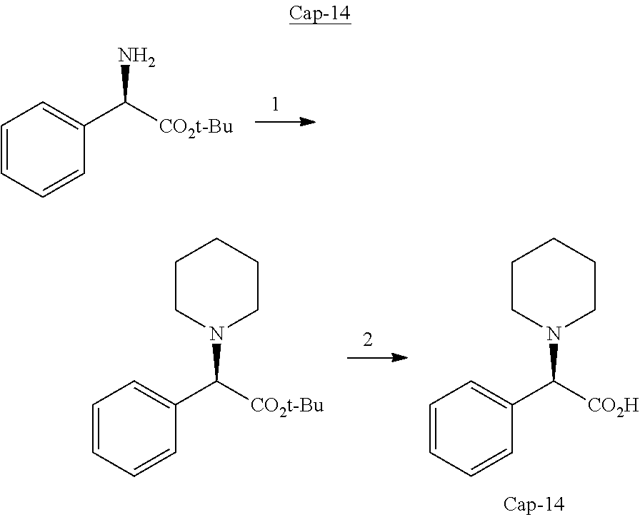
C1=CC=CC(C([CO2t-Bu])N)=C1.C1=CC=CC(C([CO2t-Bu])N2CCCCC2)=C1.C1=CC=CC(C([CO2H])N2CCCCC2)=C1
